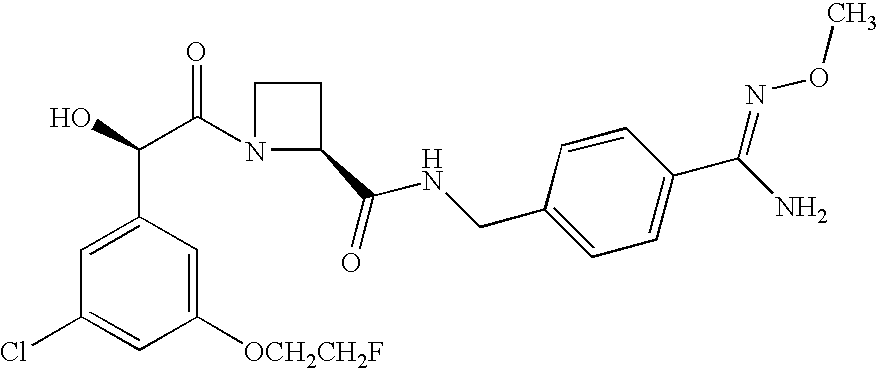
C1([OCH2CH2F])=CC(C(O)C(N2C(C(=O)NCC3=CC=C(C(N)=NOC)C=C3)CC2)=O)=CC(Cl)=C1
